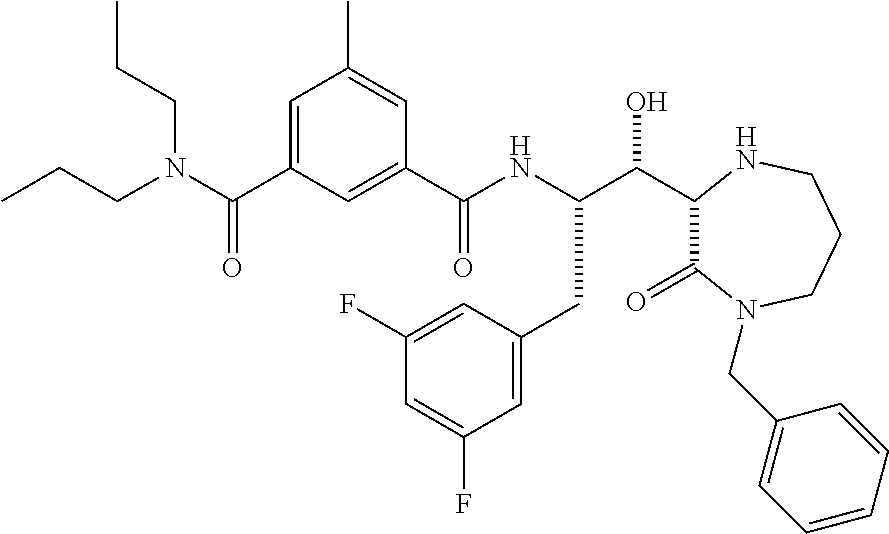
C(C1C(=O)N(CC2=CC=CC=C2)CCCN1)(O)C(NC(C1=CC(C(N(CCC)CCC)=O)=CC(C)=C1)=O)CC1=CC(F)=CC(F)=C1
